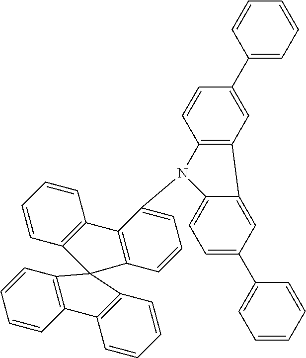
C1(C2=CC3=C(C=C2)N(C2=CC=CC4=C2C2=C(C=CC=C2)C42C4=C(C=CC=C4)C4=C2C=CC=C4)C2=CC=C(C4=CC=CC=C4)C=C32)=CC=CC=C1
